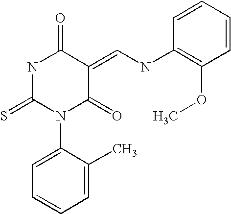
N1C(=S)N(C2=CC=CC=C2C)C(=O)C(=CNC2=C(OC)C=CC=C2)C1=O
